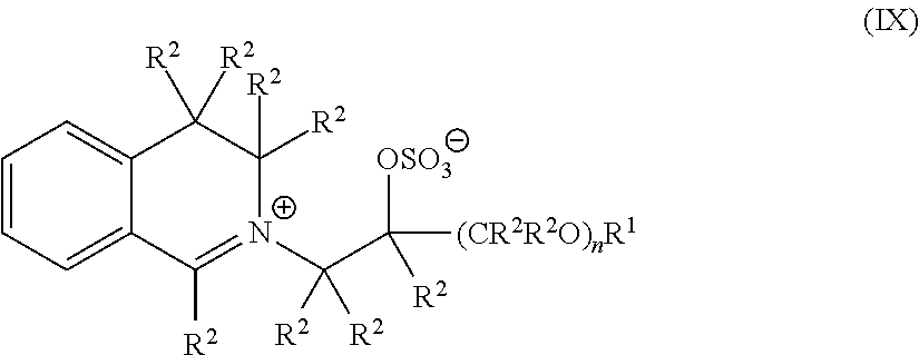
C1=CC=C2C(=C1)C([R2])([R2])C([R2])([R2])[N+](C(C([OSO3])([(CR2R2O)nR1])[R2])([R2])[R2])=C2[R2]
